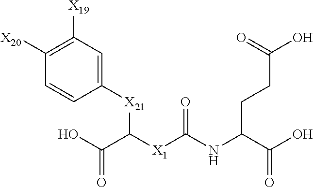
[X20]C1=C([X19])C=C([X21]C([X1]C(NC(C(O)=O)CCC(O)=O)=O)C(O)=O)C=C1
